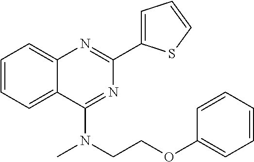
C1=CC=C2C(=C1)N=C(C1=CC=CS1)N=C2N(CCOC1=CC=CC=C1)C
